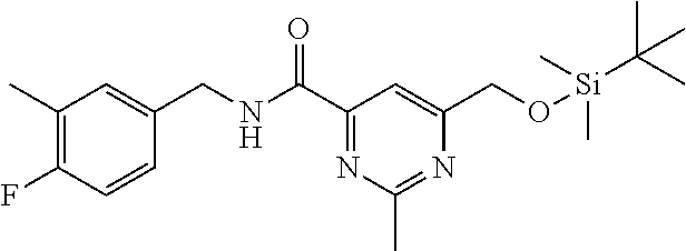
C1(C)=C(F)C=CC(CNC(C2=NC(C)=NC(CO[Si](C(C)(C)C)(C)C)=C2)=O)=C1
